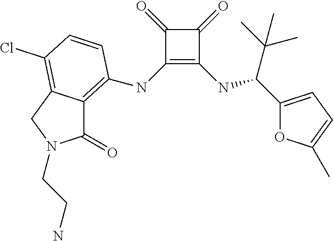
C1(NC2=C3C(=O)N(CCN)CC3=C(Cl)C=C2)=C(NC(C2=CC=C(C)O2)C(C)(C)C)C(=O)C1=O
